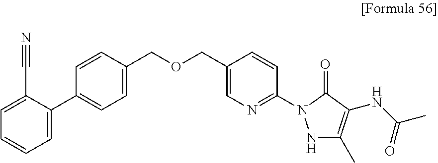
C(C1=CN=C(N2NC(C)=C(NC(C)=O)C2=O)C=C1)OCC1=CC=C(C2=CC=CC=C2C#N)C=C1
